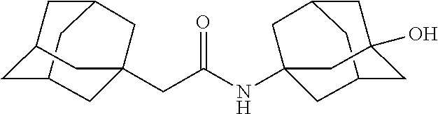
C12CC3CC(C1)CC(CC(NC14CC5CC(CC(O)(C5)C1)C4)=O)(C3)C2
